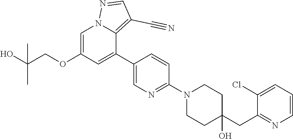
C1=C(OCC(O)(C)C)C=C(C2=CN=C(N3CCC(CC4=NC=CC=C4Cl)(O)CC3)C=C2)C2=C(C#N)C=NN12
